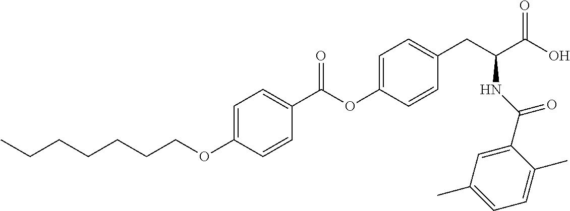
C1=C(OCCCCCCC)C=CC(C(OC2=CC=C(CC(C(O)=O)NC(C3=CC(C)=CC=C3C)=O)C=C2)=O)=C1
